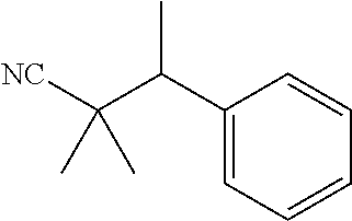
C1(C(C([NC])(C)C)C)=CC=CC=C1
